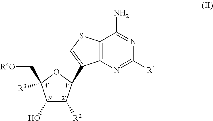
C12=C(N=C([R1])N=C1N)C(C1C([R2])C(O)C(C[R4O])([R3])O1)=CS2
